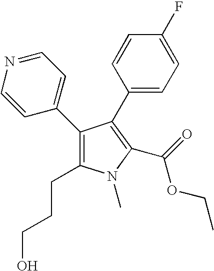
C1(C2=C(CCCO)N(C)C(C(=O)OCC)=C2C2=CC=C(F)C=C2)=CC=NC=C1
